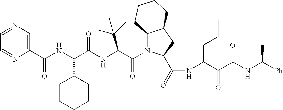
C1(C(NC(C(NC(C(N2C3C(CC2C(=O)NC(C(C(NC([Ph])C)=O)=O)CCC)CCCC3)=O)C(C)(C)C)=O)C2CCCCC2)=O)=CN=CC=N1
